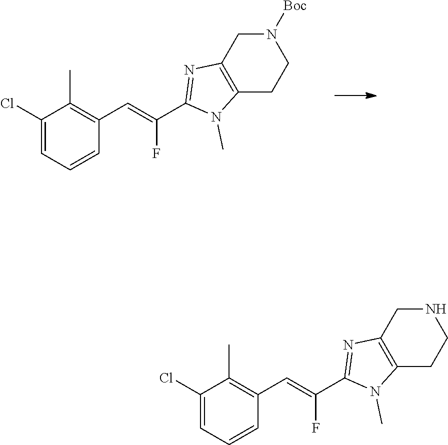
C1(Cl)=CC=CC(C=C(F)C2=NC3=C(N2C)CCN([Boc])C3)=C1C.C1(Cl)=CC=CC(C=C(F)C2=NC3=C(N2C)CCNC3)=C1C
